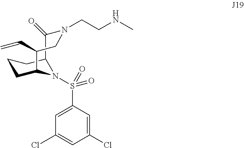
C1CC2N(S(=O)(C3=CC(Cl)=CC(Cl)=C3)=O)C(C1)C(=O)N(CCNC)CC2C=C
